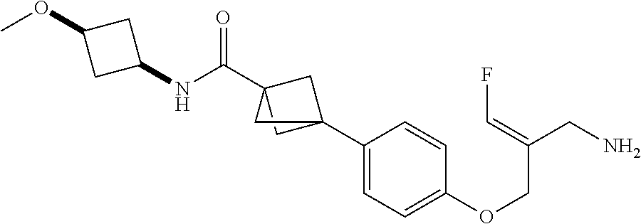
C1(C23CC(C(NC4CC(OC)C4)=O)(C2)C3)=CC=C(OCC(CN)=CF)C=C1
